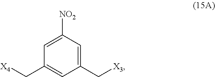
C1(C[X4])=CC(C[X3])=CC([NO2])=C1
